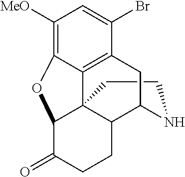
C1CNC2C3C14C1=C(C(Br)=CC([MeO])=C1OC4C(=O)CC3)C2
